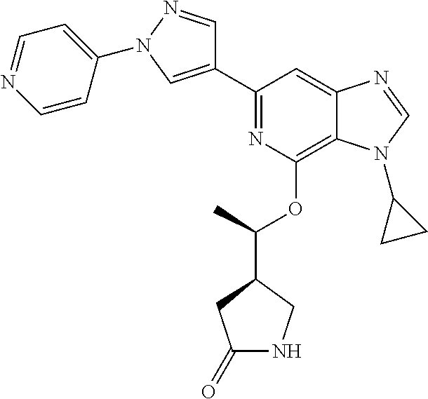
C1(C2=CN(C3=CC=NC=C3)N=C2)=NC(OC(C2CC(=O)NC2)C)=C2C(=C1)N=CN2C1CC1
